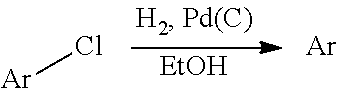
[Ar]Cl.[Ar].[EtOH]
